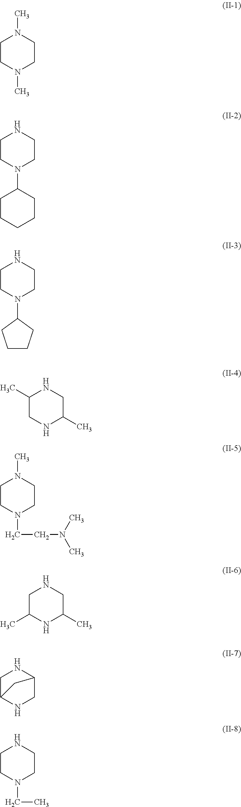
C1CN(C)CCN1C.C1CN(C2CCCCC2)CCN1.C1CN(C2CCCC2)CCN1.C1(C)CNC(C)CN1.C1CN(CCN(C)C)CCN1C.C1C(C)NC(C)CN1.C1C2NCC(N1)C2.C1CN(CC)CCN1
